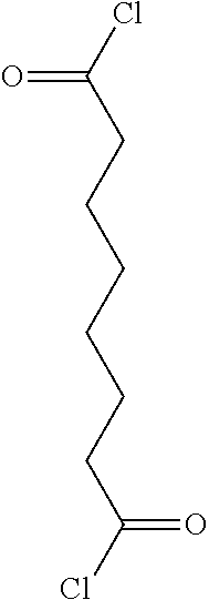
C(CCCCCC(Cl)=O)C(Cl)=O
